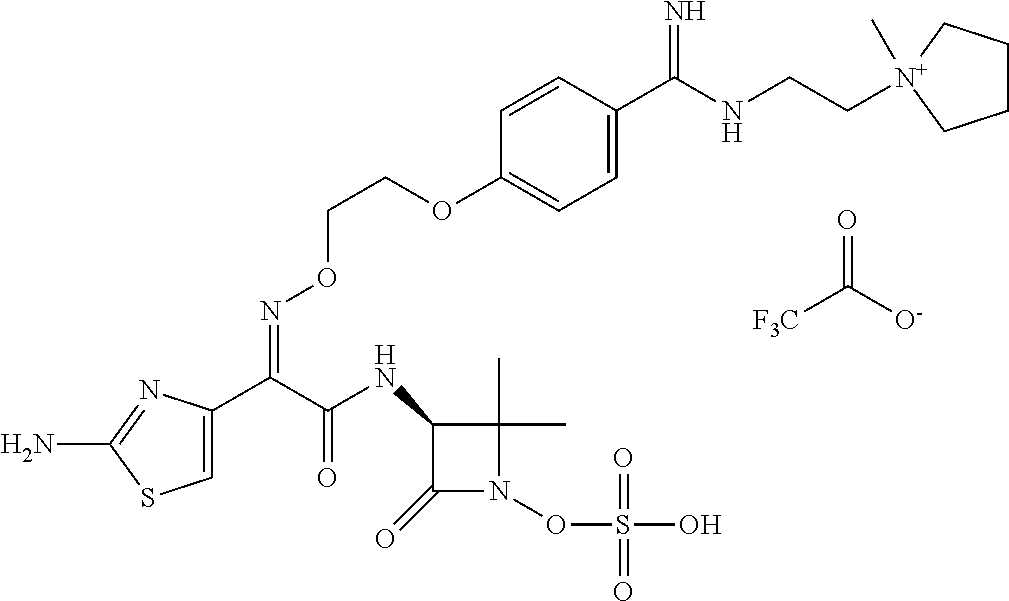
C1=C(C(C(NC2C(=O)N(OS(O)(=O)=O)C2(C)C)=O)=NOCCOC2=CC=C(C(NCC[N+]3(C)CCCC3)=N)C=C2)N=C(N)S1.O=C([O-])[F3C]
